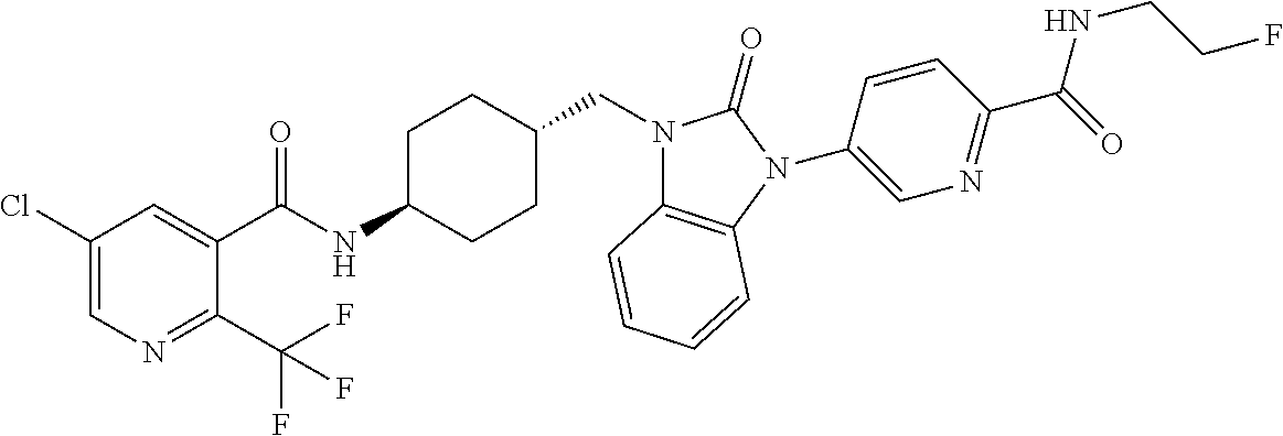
C1(Cl)=CN=C(C(F)(F)F)C(C(NC2CCC(CN3C4=C(N(C5=CN=C(C(=O)NCCF)C=C5)C3=O)C=CC=C4)CC2)=O)=C1
